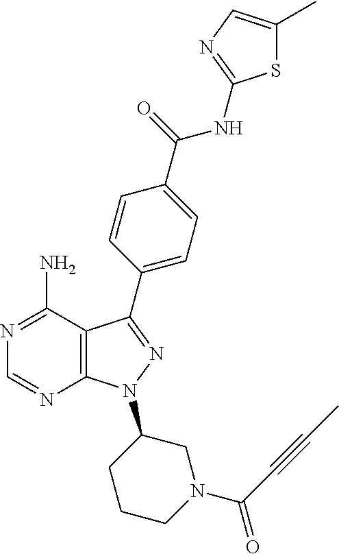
N(C(=O)C1=CC=C(C2=NN(C3CN(C(C#CC)=O)CCC3)C3=C2C(N)=NC=N3)C=C1)C1=NC=C(C)S1
